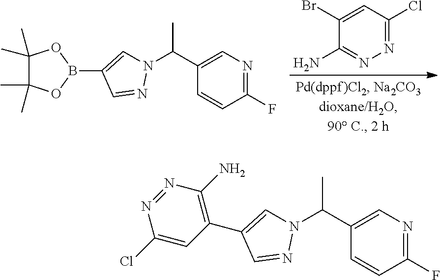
N1=C(Cl)C=C(Br)C(N)=N1.C1(F)=NC=C(C(N2C=C(B3OC(C)(C)C(C)(C)O3)C=N2)C)C=C1.C1(F)=NC=C(C(N2C=C(C3=C(N)N=NC(Cl)=C3)C=N2)C)C=C1
